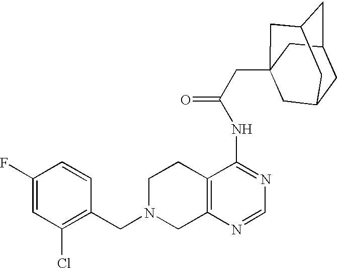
C1N(CC2=C(Cl)C=C(F)C=C2)CC2=C(C1)C(NC(=O)CC13CC4CC(CC(C1)C4)C3)=NC=N2
